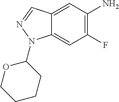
C12=CC(N)=C(F)C=C1N(C1OCCCC1)N=C2
